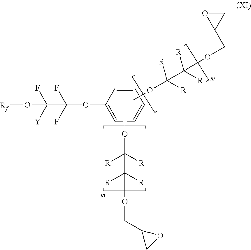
C1(OC(F)(F)C([Y])(F)O[Rf])=CC=CC=C1.COC(C(OCC1CO1)([R])[R])([R])[R].COC([R])([R])C([R])([R])OCC1CO1
